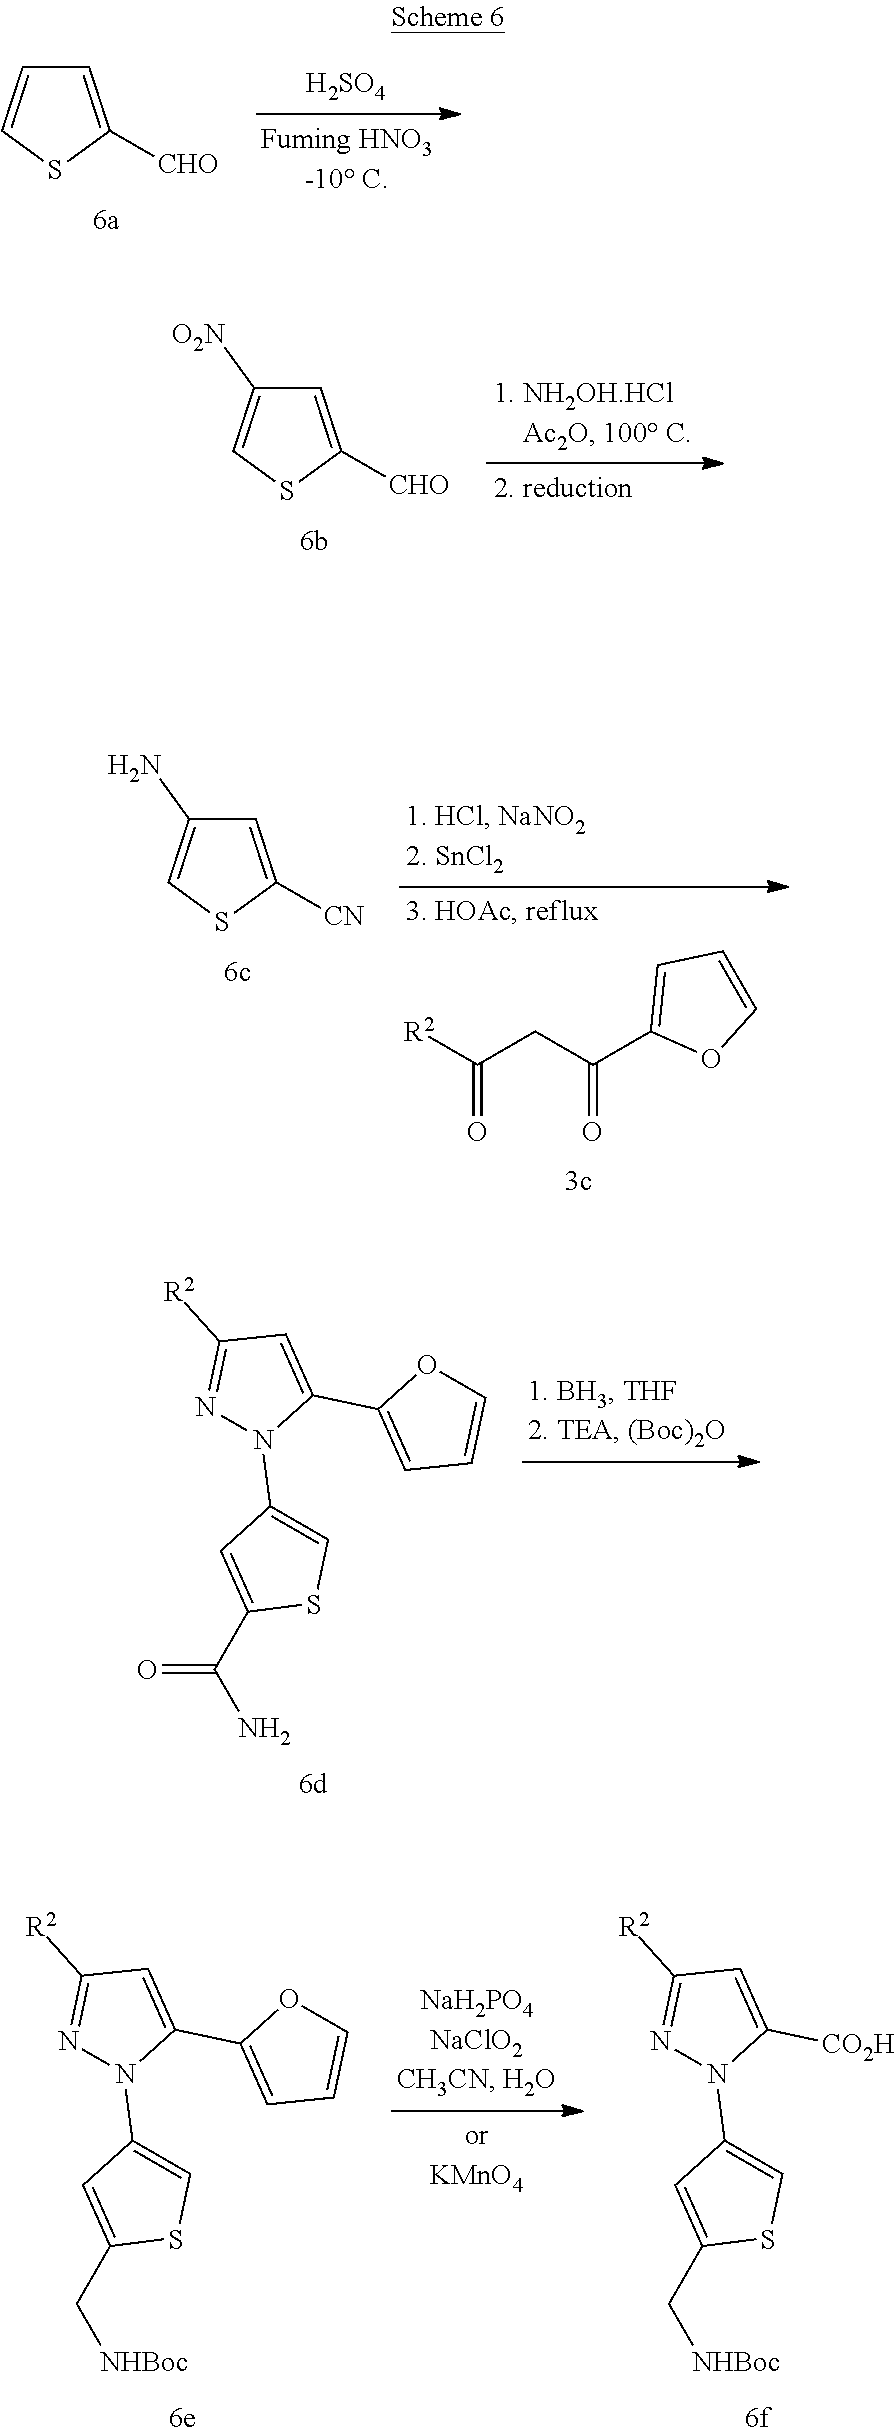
C1=C([CHO])SC=C1.[H2SO4].C1=C([CHO])SC=C1[O2N].C1=C([CN])SC=C1N.[R2]C(CC(C1=CC=CO1)=O)=O.C1=C(C2=CC=CO2)N(C2=CSC(C(=O)N)=C2)N=C1[R2].C1=C(C2=CC=CO2)N(C2=CSC(C[NHBoc])=C2)N=C1[R2].C1=C([CO2H])N(C2=CSC(C[NHBoc])=C2)N=C1[R2]
